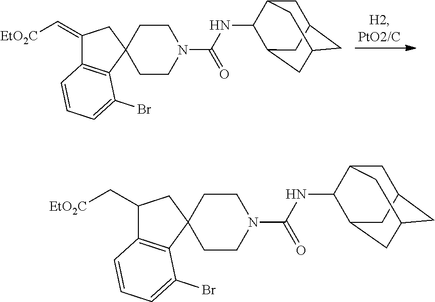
C1(=C[EtO2C])C2=C(C3(C1)CCN(C(NC1C4CC5CC(CC1C5)C4)=O)CC3)C(Br)=CC=C2.C1(C[EtO2C])C2=C(C3(C1)CCN(C(NC1C4CC5CC(CC1C5)C4)=O)CC3)C(Br)=CC=C2
